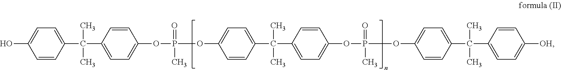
C1=CC(C(C2=CC=C(OP(OC3=CC=C(C(C4=CC=C(OP(OC5=CC=C(C(C6=CC=C([OH])C=C6)(C)C)C=C5)(=O)C)C=C4)(C)C)C=C3)(=O)C)C=C2)(C)C)=CC=C1O
